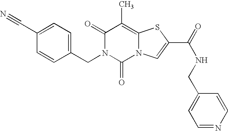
C1(=O)N(CC2=CC=C(C#N)C=C2)C(=O)N2C(=C1C)SC(C(=O)NCC1=CC=NC=C1)=C2
